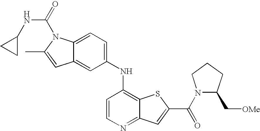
C1(NC2=C3C(=NC=C2)C=C(C(=O)N2C(C[OMe])CCC2)S3)=CC=C2C(=C1)C=C(C)N2C(=O)NC1CC1
